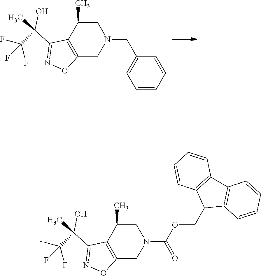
N1(CC2=CC=CC=C2)CC(C)C2=C(C1)ON=C2C(O)(C)C(F)(F)F.N1(C(OCC2C3=C(C4=C2C=CC=C4)C=CC=C3)=O)CC(C)C2=C(C1)ON=C2C(O)(C)C(F)(F)F
